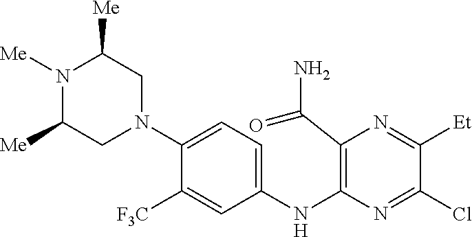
C1(NC2=C(C(N)=O)N=C([Et])C(Cl)=N2)=CC=C(N2CC([Me])N([Me])C([Me])C2)C([F3C])=C1
